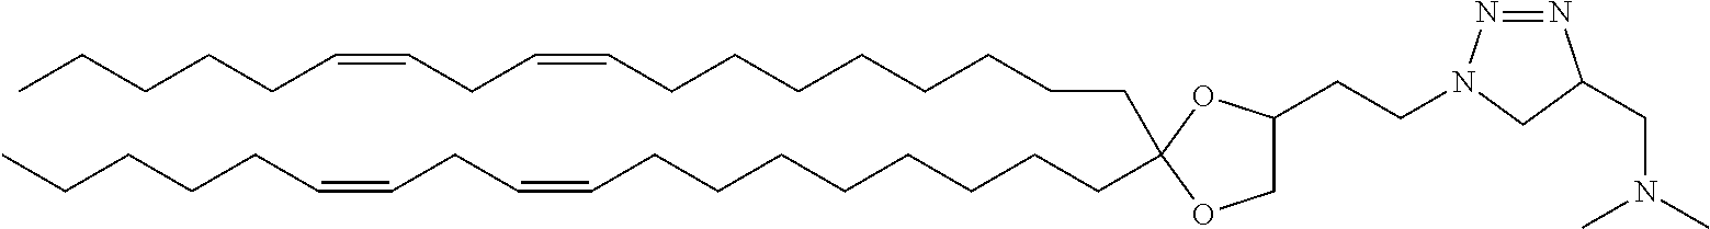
C(CCCCCCCC=CCC=CCCCCC)C1(CCCCCCCCC=CCC=CCCCCC)OC(CCN2N=NC(CN(C)C)C2)CO1
